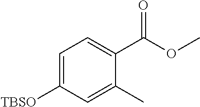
C1=C([TBSO])C=C(C)C(C(OC)=O)=C1
